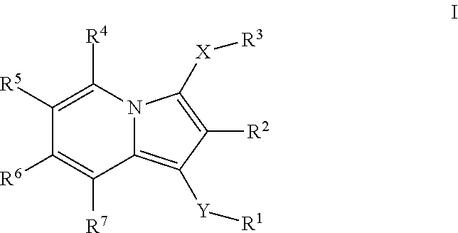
C1([R6])=C([R7])C2=C([Y][R1])C([R2])=C([X][R3])N2C([R4])=C1[R5]
